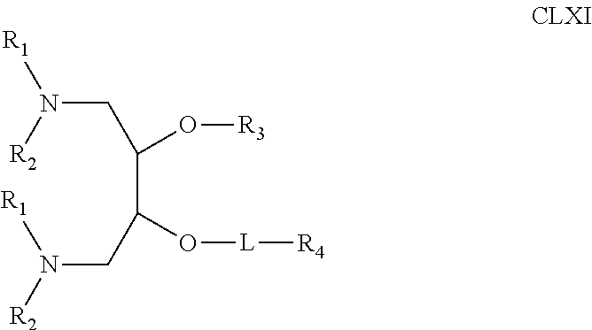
C(C(O[R3])CN([R2])[R1])(O[L][R4])CN([R1])[R2]
